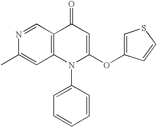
N1=CC2=C(C=C1C)N(C1=CC=CC=C1)C(OC1=CSC=C1)=CC2=O
